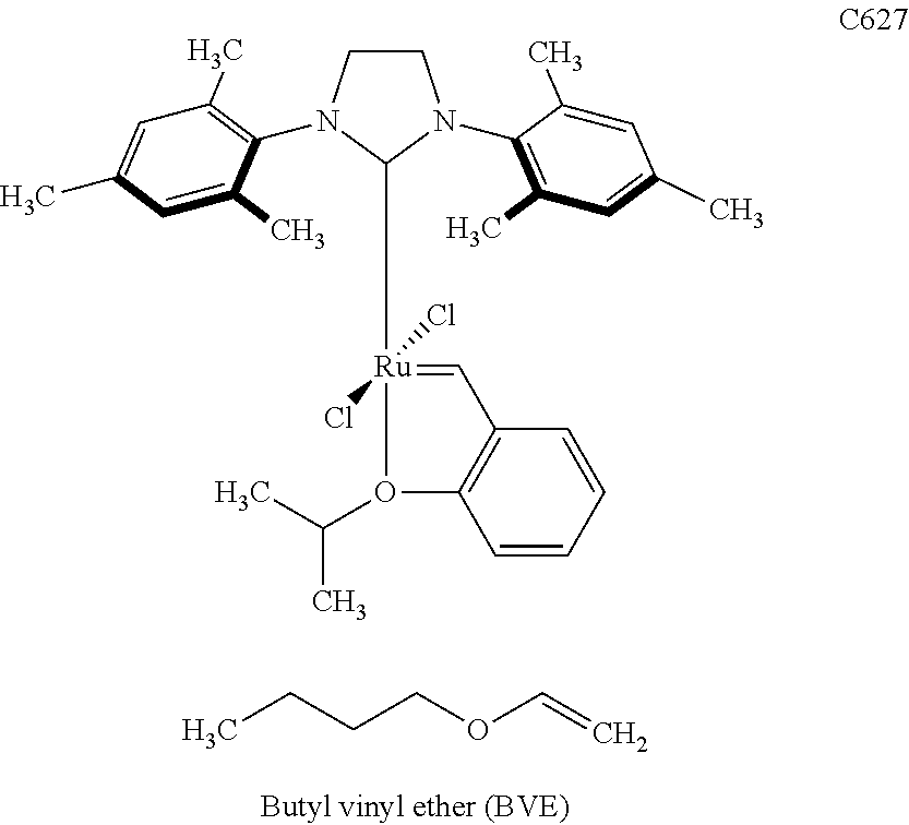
CCCCOC=C.C1CN(C2=C(C)C=C(C)C=C2C)C([Ru]2(Cl)(Cl)=CC3=C(C=CC=C3)O2C(C)C)N1C1=C(C)C=C(C)C=C1C
